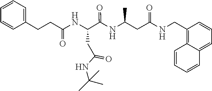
C1=CC=C(CCC(=O)NC(C(=O)NC(C)CC(=O)NCC2=C3C(=CC=C2)C=CC=C3)CC(NC(C)(C)C)=O)C=C1
